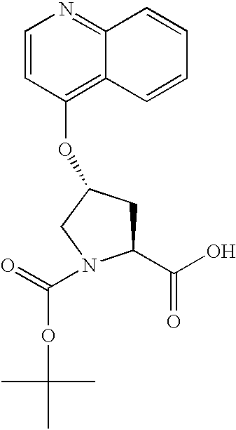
C1=CC(OC2CC(C(O)=O)N(C(=O)OC(C)(C)C)C2)=C2C(=N1)C=CC=C2
